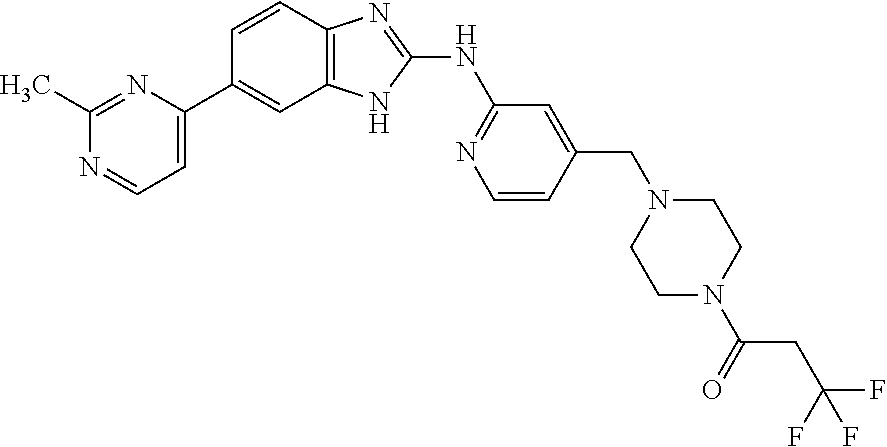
C1(C)=NC(C2=CC3=C(C=C2)N=C(NC2=NC=CC(CN4CCN(C(=O)CC(F)(F)F)CC4)=C2)N3)=CC=N1
